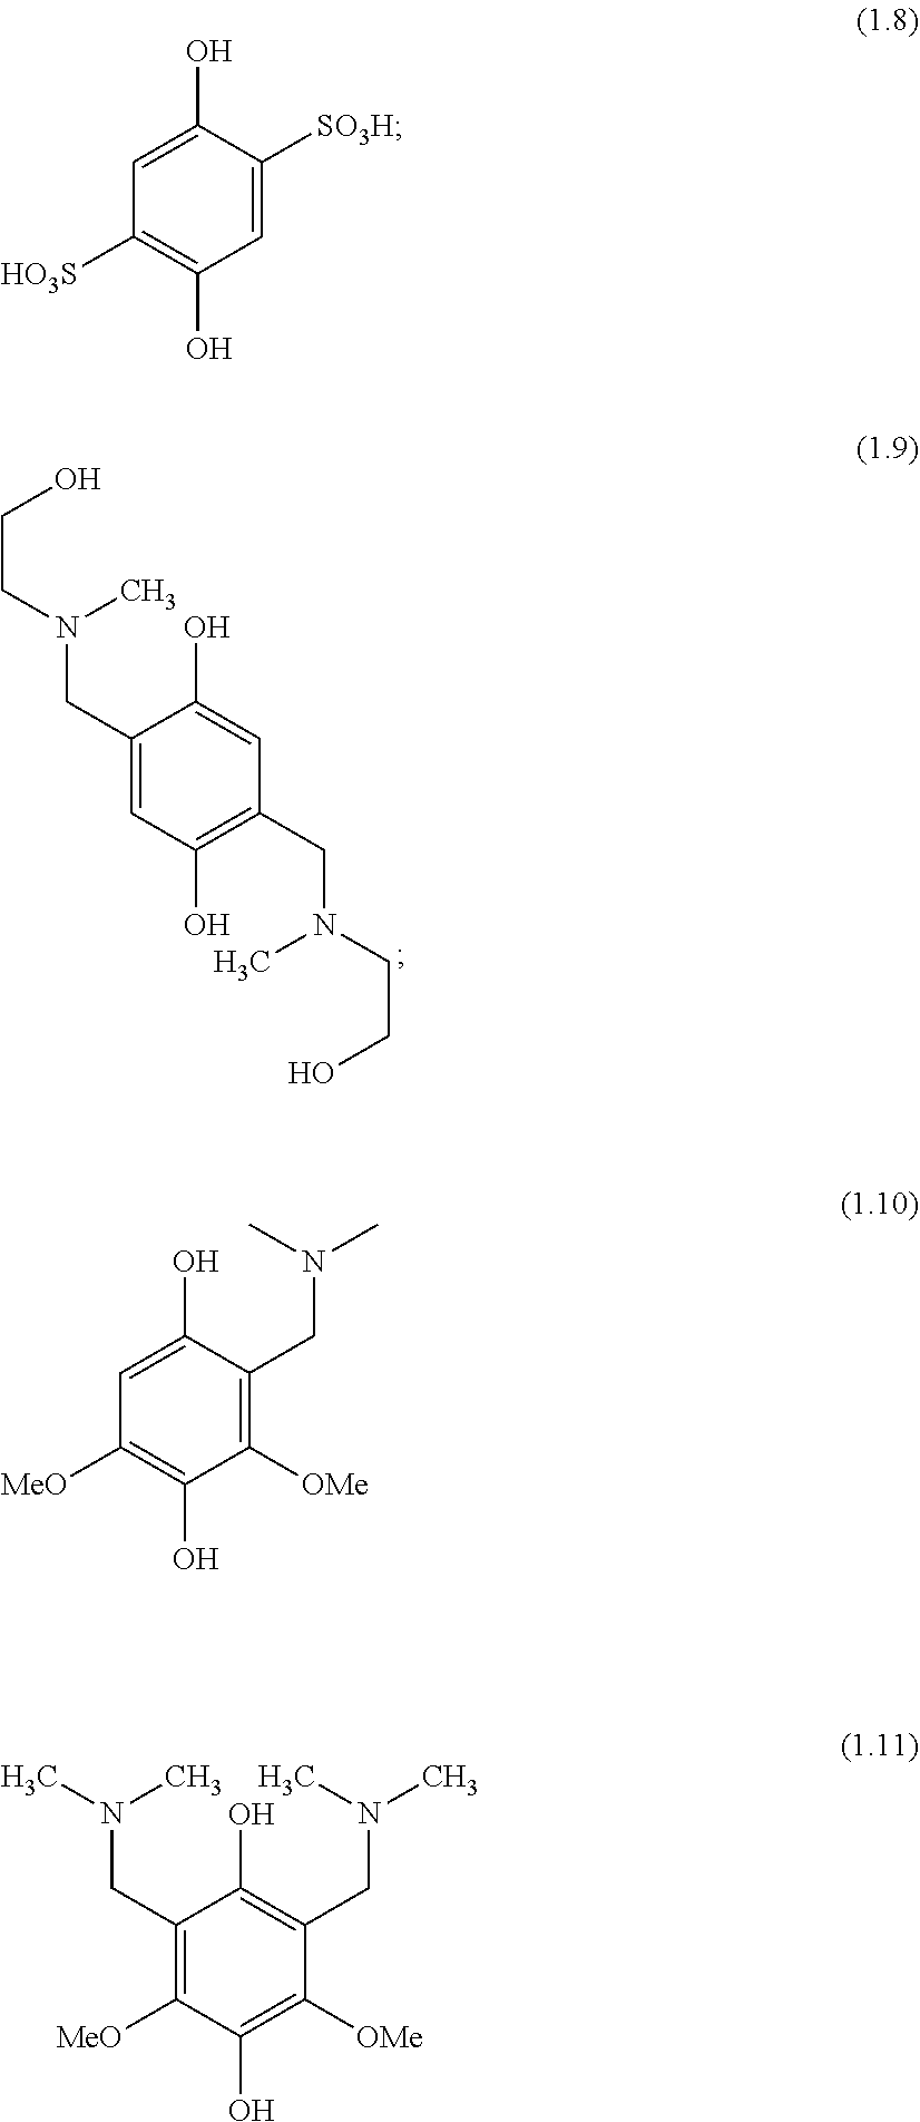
C1(CN(C)CCO)=CC(O)=C(CN(C)CCO)C=C1O.C1=C([SO3H])C(O)=CC([HO3S])=C1O.C1([OMe])=C(CN(C)C)C(O)=CC([MeO])=C1O.C1([OMe])=C(O)C([MeO])=C(CN(C)C)C(O)=C1CN(C)C
